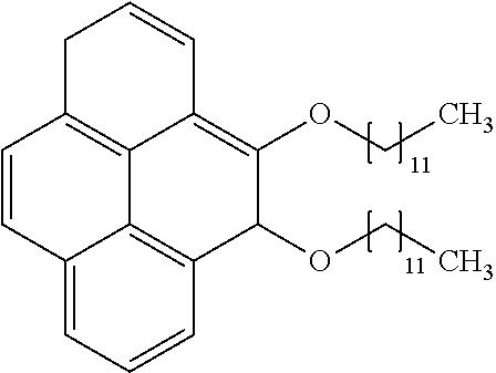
C1C2=C3C(=C(OCC)C(OCC)C4=C3C(=CC=C4)C=C2)C=C1
